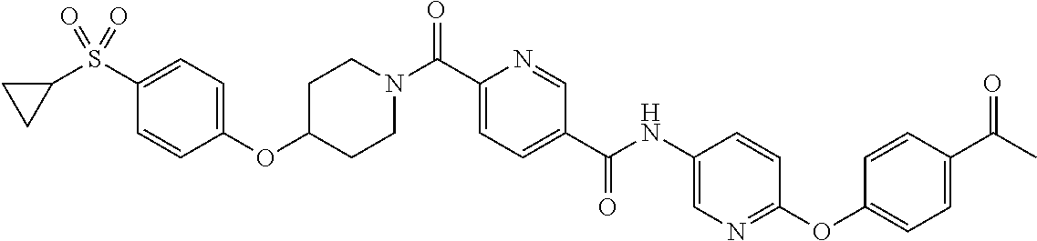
C1CN(C(C2=CC=C(C(=O)NC3=CN=C(OC4=CC=C(C(=O)C)C=C4)C=C3)C=N2)=O)CCC1OC1=CC=C(S(C2CC2)(=O)=O)C=C1
